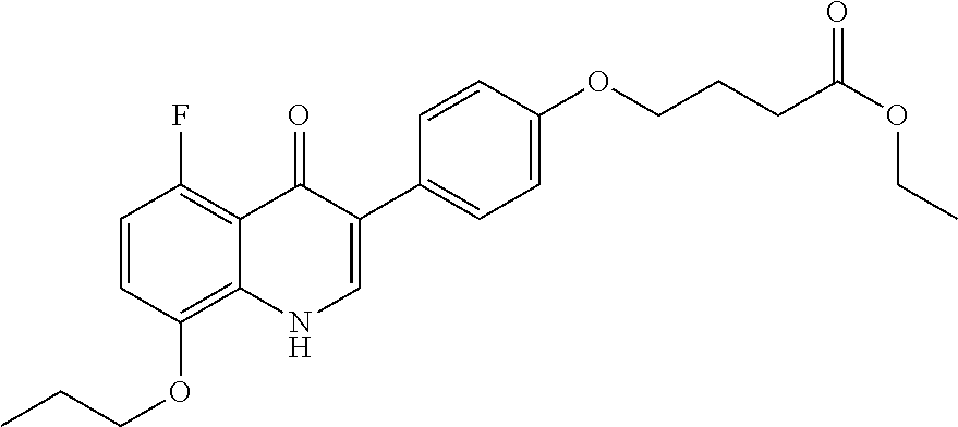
C1=CC(OCCC)=C2C(=C1F)C(=O)C(C1=CC=C(OCCCC(OCC)=O)C=C1)=CN2
